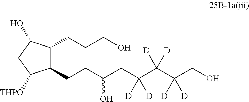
C(CC(C(C(CO)([D])[D])([D])[D])([D])[D])(CCC1C(CCCO)C(O)CC1[THPO])O
